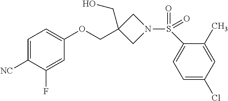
C1=C([NC])C(F)=CC(OCC2(CO)CN(S(=O)(C3=CC=C(Cl)C=C3C)=O)C2)=C1
